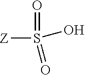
[Z]S(O)(=O)=O
